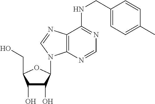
C1(O)C(O)C(N2C3=C(C(NCC4=CC=C(C)C=C4)=NC=N3)N=C2)OC1CO
